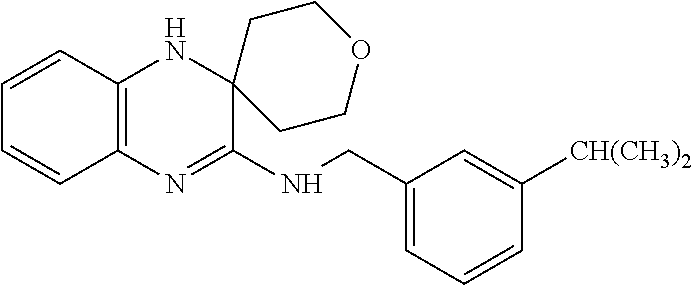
C1=CC2=C(C=C1)N=C(NCC1=CC=CC([CH(CH3)2])=C1)C1(N2)CCOCC1
